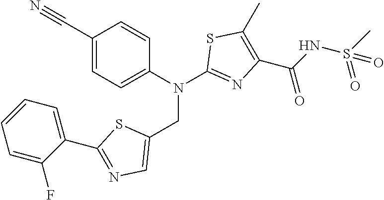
C1(C#N)=CC=C(N(C2=NC(C(=O)NS(C)(=O)=O)=C(C)S2)CC2=CN=C(C3=CC=CC=C3F)S2)C=C1
